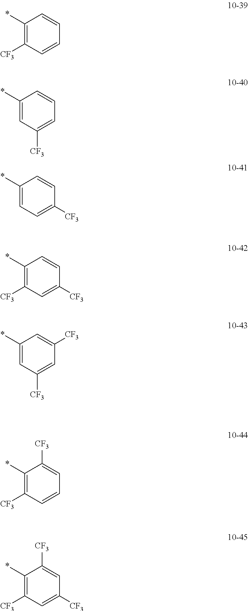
C1(*)=C([CF3])C=CC=C1.C1(*)=CC([CF3])=CC=C1.C1(*)=CC=C([CF3])C=C1.C1(*)=C([CF3])C=C([CF3])C=C1.C1(*)=CC([CF3])=CC([CF3])=C1.C1(*)=C([CF3])C=CC=C1[CF3].C1(*)=C([CF3])C=C([CF3])C=C1[CF3]
